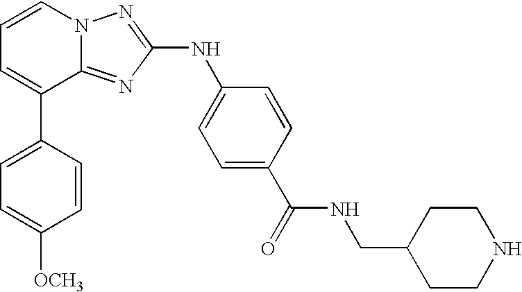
C1=C(C2=CC=CN3C2=NC(NC2=CC=C(C(=O)NCC4CCNCC4)C=C2)=N3)C=CC([OCH3])=C1
